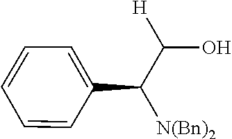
C1(C(C([H])O)[N(Bn)2])=CC=CC=C1
